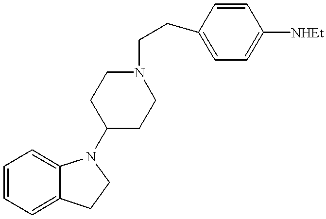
C1=CC=C2C(=C1)N(C1CCN(CCC3=CC=C([NHEt])C=C3)CC1)CC2
